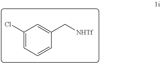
C1(Cl)=CC=CC(C[NHTf])=C1
